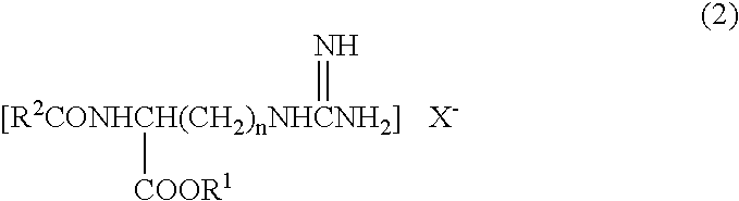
[[R2CONHCH(CH2)nNHCNH2]]([COOR1])=N
